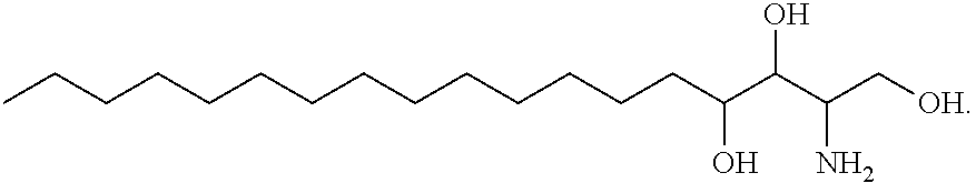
CCCCCCCCCCCCCCC(C(C(C[OH])N)O)O
